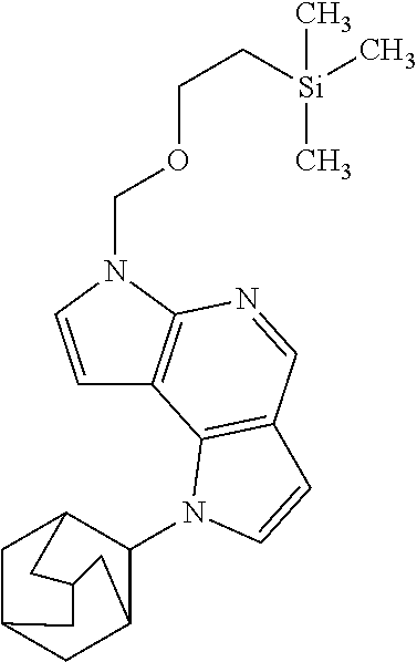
C1=CN(COCC[Si](C)(C)C)C2=C1C1=C(C=N2)C=CN1C1C2CC3CC1CC(C2)C3
